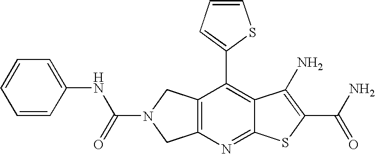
C12=C(N=C3C(=C1C1=CC=CS1)C(N)=C(C(N)=O)S3)CN(C(=O)NC1=CC=CC=C1)C2
